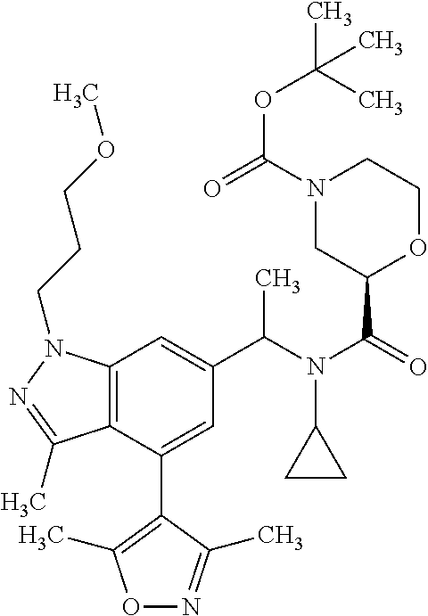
C(N(C(=O)C1OCCN(C(=O)OC(C)(C)C)C1)C1CC1)(C)C1=CC2=C(C(C3=C(C)ON=C3C)=C1)C(C)=NN2CCCOC
